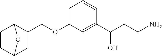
C1(COC2=CC=CC(C(CCN)O)=C2)C2CCC(C1)O2
